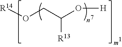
[R14]OCC(O[H])[R13]
